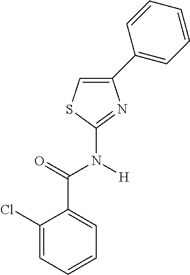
C1=C(C2=CC=CC=C2)N=C(N([H])C(=O)C2=CC=CC=C2Cl)S1
